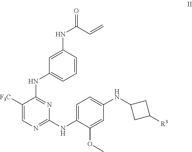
C1([F3C])=CN=C(NC2=CC=C(NC3CC([R3])C3)C=C2OC)N=C1NC1=CC=CC(NC(=O)C=C)=C1
